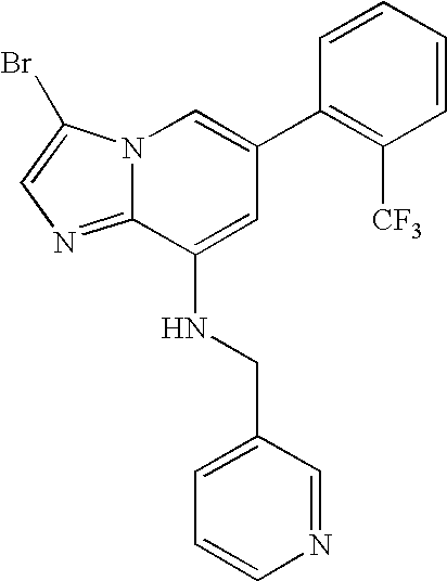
N12C(=NC=C1Br)C(NCC1=CC=CN=C1)=CC(C1=C([CF3])C=CC=C1)=C2
